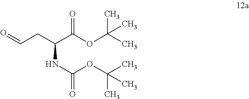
O=CCC(C(OC(C)(C)C)=O)NC(=O)OC(C)(C)C
